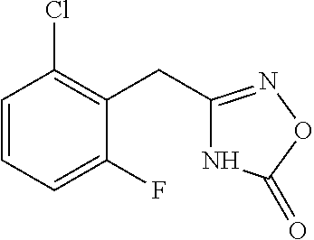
N1C(CC2=C(Cl)C=CC=C2F)=NOC1=O
